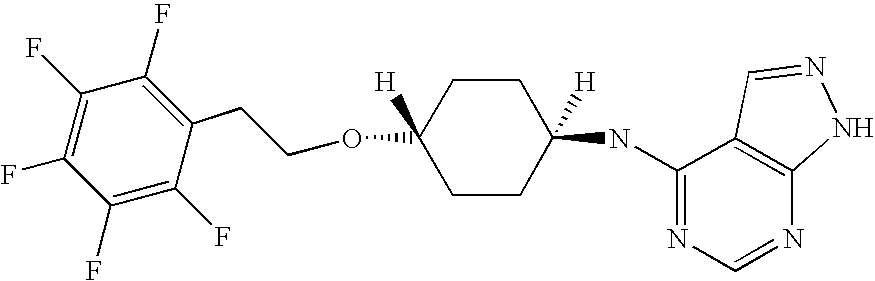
C1(F)=C(F)C(CCOC2([H])CCC(NC3=NC=NC4=C3C=NN4)([H])CC2)=C(F)C(F)=C1F
